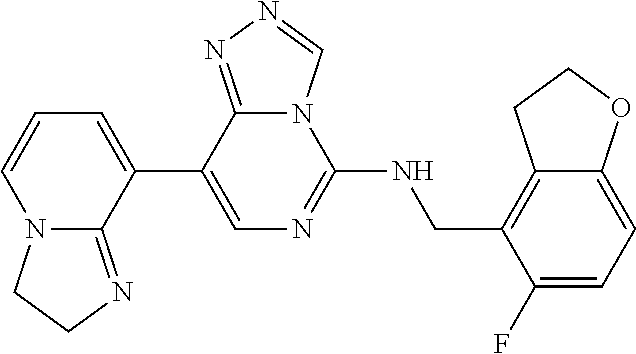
C1(C2=CC=CN3C2=NCC3)=CN=C(NCC2=C3C(=CC=C2F)OCC3)N2C1=NN=C2
